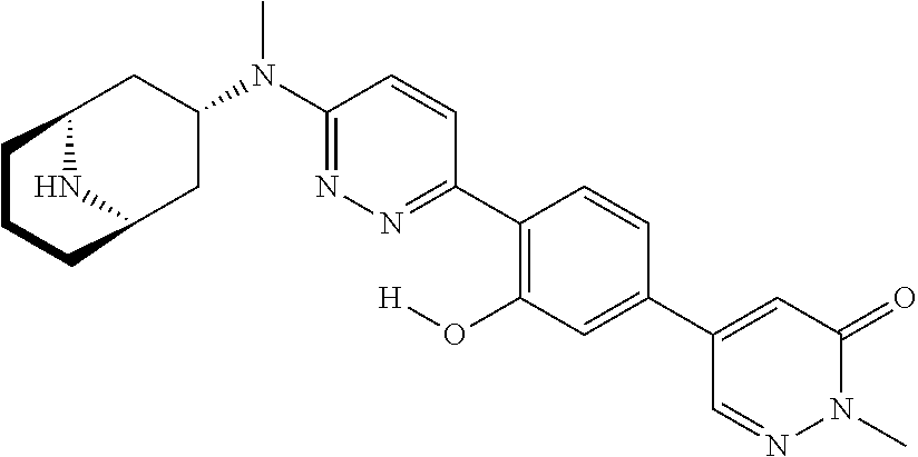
C12NC(CC(N(C3=NN=C(C4=C(O[H])C=C(C5=CC(=O)N(C)N=C5)C=C4)C=C3)C)C1)CCC2
